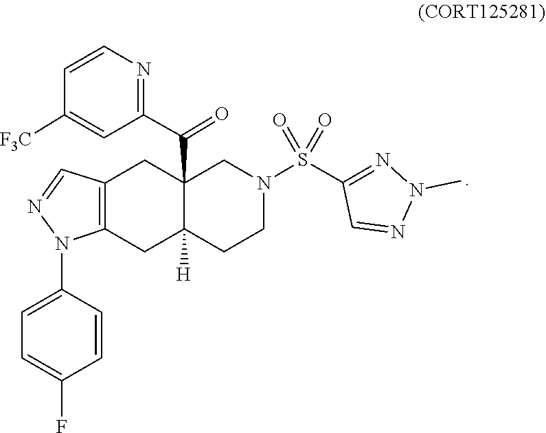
N1=CC(S(N2CC3(C(C4=NC=CC([F3C])=C4)=O)C([H])(CC2)CC2=C(C=NN2C2=CC=C(F)C=C2)C3)(=O)=O)=NN1C
